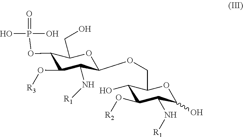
C1(O)OC(COC2OC(CO)C(OP(O)(O)=O)C(O[R3])C2N[R1])C(O)C(O[R2])C1N[R1]
